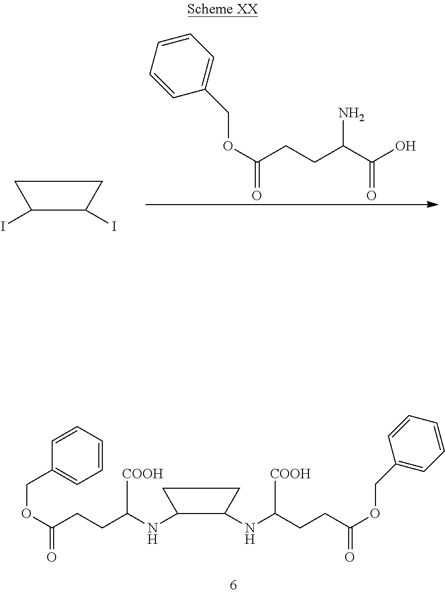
C(CC(NC1C(NC(CCC(OCC2=CC=CC=C2)=O)[COOH])CC1)[COOH])C(OCC1=CC=CC=C1)=O.IC1C(I)CC1.C(CCC(C(O)=O)N)(OCC1=CC=CC=C1)=O
